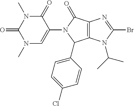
C12=C(N(C(C)C)C(Br)=N1)C(C1=CC=C(Cl)C=C1)N(C1=CN(C)C(=O)N(C)C1=O)C2=O
